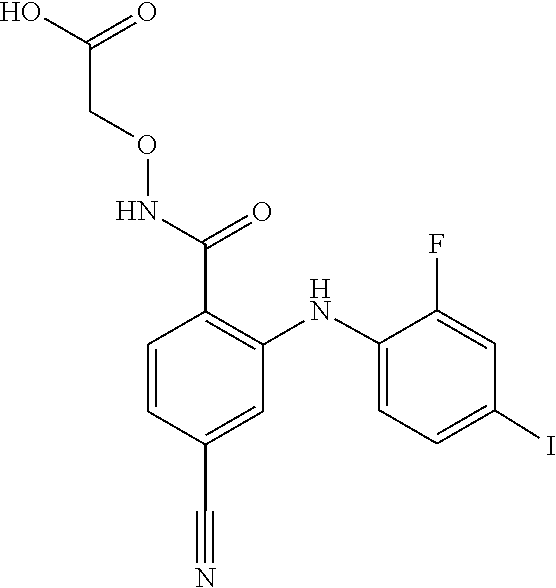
C1=C(NC2=C(C(NOCC(=O)O)=O)C=CC(C#N)=C2)C(F)=CC(I)=C1
